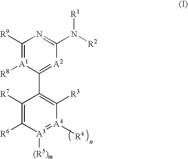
C1([R9])=[A1]([R8])C(C2=C([R3])[A4]([R4])=[A3]([(R5)m])C([R6])=C2[R7])=[A2]C(N([R2])[R1])=N1
